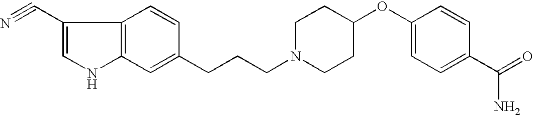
C12=C(C=C(CCCN3CCC(OC4=CC=C(C(N)=O)C=C4)CC3)C=C1)NC=C2C#N
